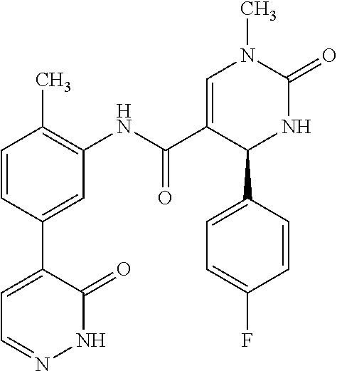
C1=CC(C)=C(NC(C2=CN(C)C(=O)NC2C2=CC=C(F)C=C2)=O)C=C1C1=CC=NNC1=O
